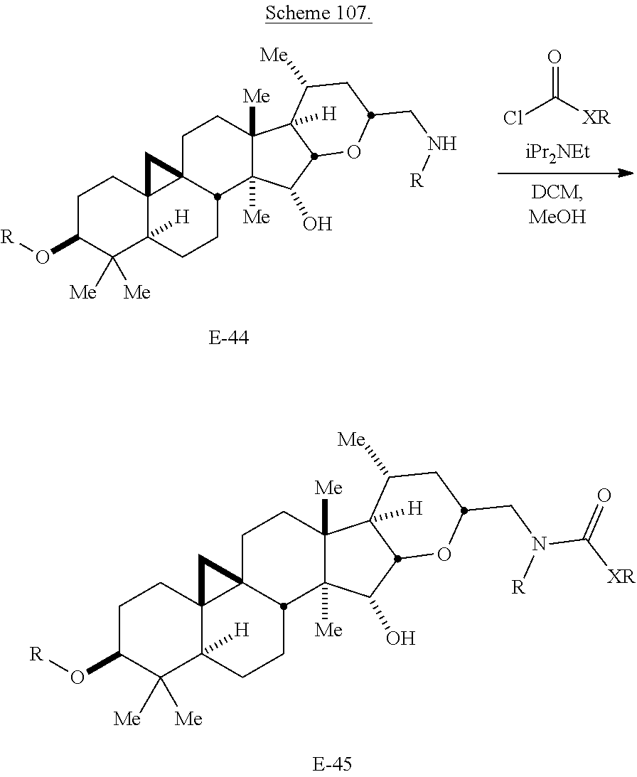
[iPr2NEt].ClC([XR])=O.C1C(O[R])C([Me])([Me])C2([H])C3(C1)C1(CCC4([Me])C([Me])(C(O)C5C4([H])C([Me])CC(CN[R])O5)C1CC2)C3.C1C(O[R])C([Me])([Me])C2([H])C3(C1)C1(CCC4([Me])C([Me])(C(O)C5C4([H])C([Me])CC(CN(C([XR])=O)[R])O5)C1CC2)C3
